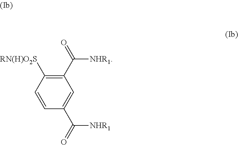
C1=CC([RN(H)O2S])=C(C(=O)[NHR1])C=C1C(=O)[NHR1]
